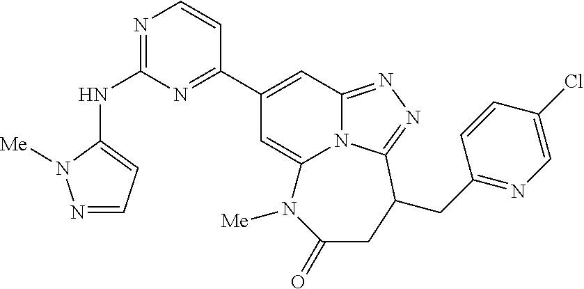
N(C1=NC=CC(C2=CC3=NN=C4N3C(=C2)N([Me])C(=O)CC4CC2=NC=C(Cl)C=C2)=N1)C1=CC=NN1[Me]
